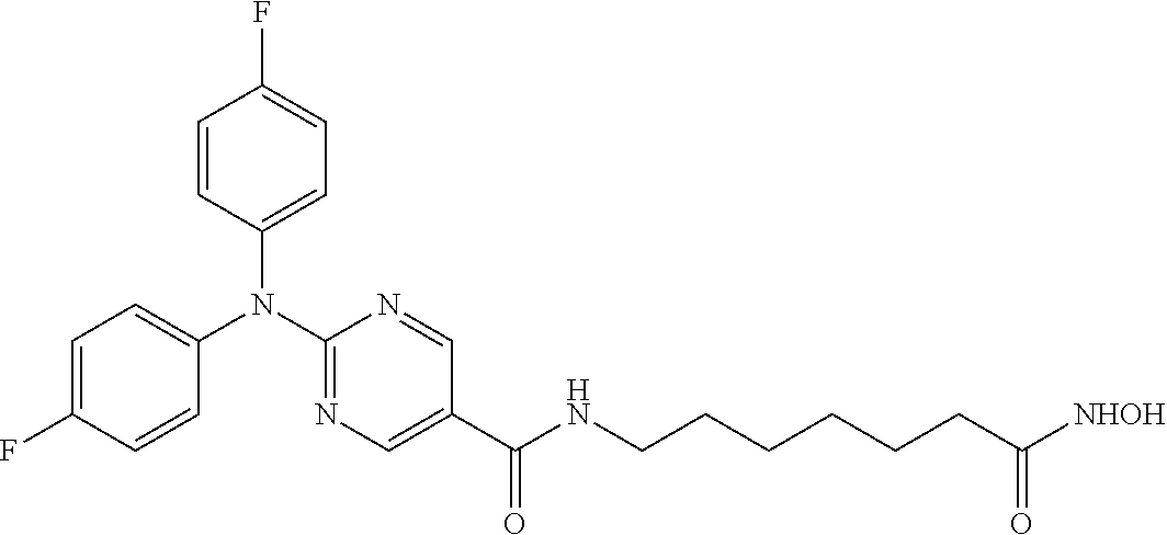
C1(F)=CC=C(N(C2=NC=C(C(NCCCCCCC([NHOH])=O)=O)C=N2)C2=CC=C(F)C=C2)C=C1
